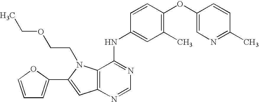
C1=COC(C2=CC3=C(N2CCOCC)C(NC2=CC(C)=C(OC4=CN=C(C)C=C4)C=C2)=NC=N3)=C1
